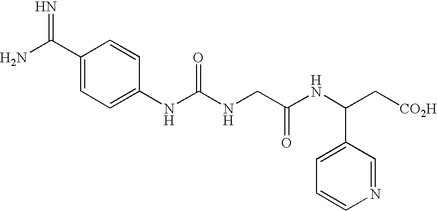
C1(C(N)=N)=CC=C(NC(NCC(NC(C[CO2H])C2=CC=CN=C2)=O)=O)C=C1
